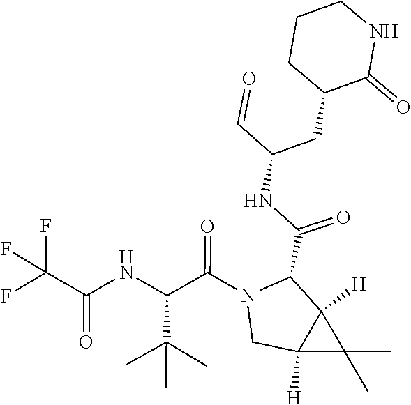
C1(C(NC(C=O)CC2C(=O)NCCC2)=O)N(C(C(NC(=O)C(F)(F)F)C(C)(C)C)=O)CC2([H])C(C)(C)C12[H]
